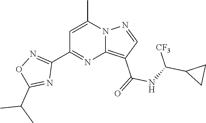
C1(C2=NC3=C(C(=O)NC(C4CC4)[CF3])C=NN3C(C)=C2)=NOC(C(C)C)=N1
